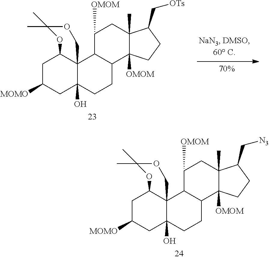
C1C([MOMO])CC2(O)C3(C1OC(C)(C)OC3)C1C(CC2)C2([OMOM])C(C)(CC1[OMOM])C(C[OTs])CC2.C1C([MOMO])CC2(O)C3(C1OC(C)(C)OC3)C1C(CC2)C2([OMOM])C(C)(CC1[OMOM])C(C[N3])CC2
